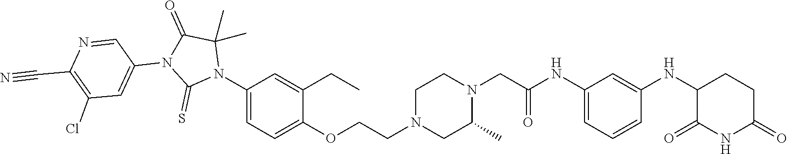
C1=C(NC(CN2CCN(CCOC3=CC=C(N4C(C)(C)C(=O)N(C5=CC(Cl)=C(C#N)N=C5)C4=S)C=C3CC)CC2C)=O)C=C(NC2C(=O)NC(=O)CC2)C=C1
